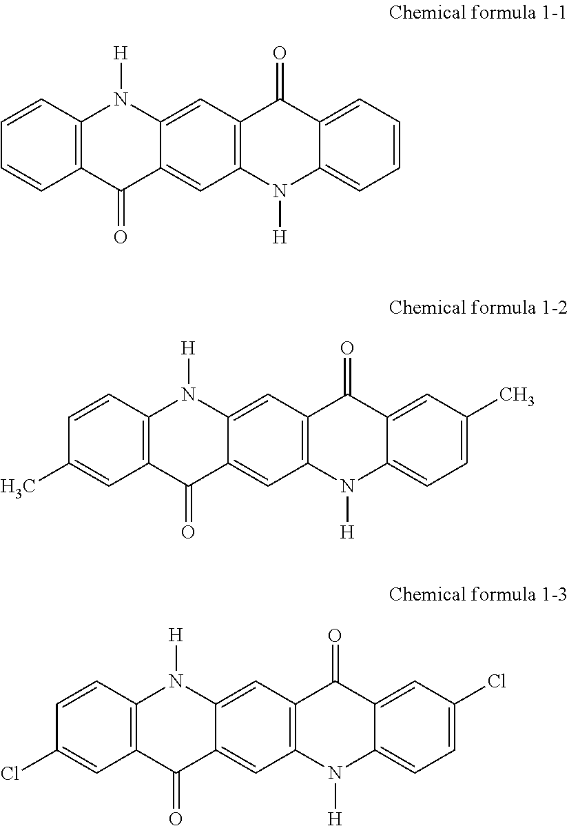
C1=CC2=C(C=C1)C(=O)C1=CC3=C(C=C1N2[H])C(=O)C1=CC=CC=C1N3[H].C1=CC2=C(C=C1C)C(=O)C1=CC3=C(C=C1N2[H])C(=O)C1=CC(C)=CC=C1N3[H].C1=CC2=C(C=C1Cl)C(=O)C1=CC3=C(C=C1N2[H])C(=O)C1=CC(Cl)=CC=C1N3[H]
